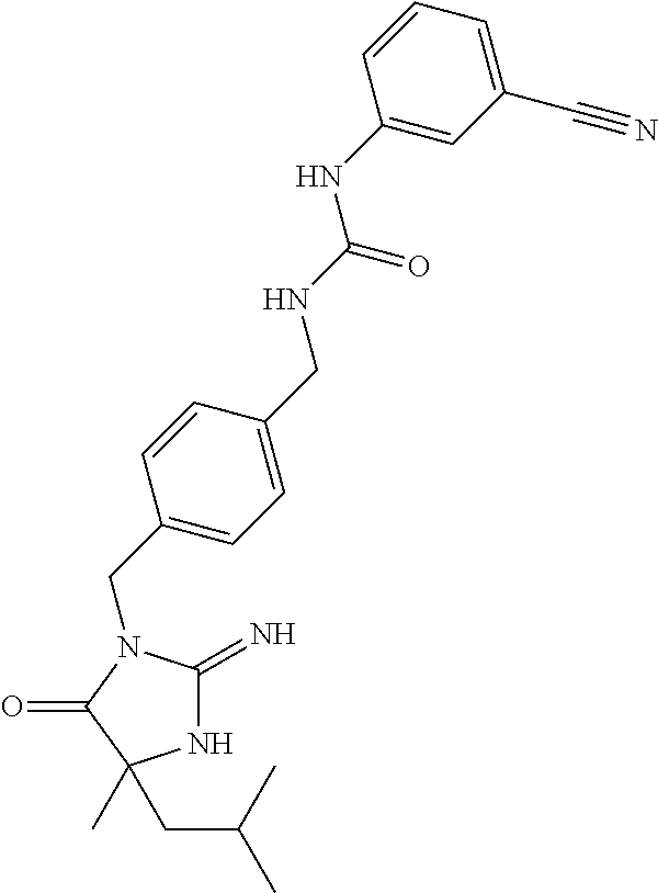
N1C(=N)N(CC2=CC=C(CNC(NC3=CC(C#N)=CC=C3)=O)C=C2)C(=O)C1(C)CC(C)C
